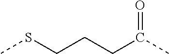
CSCCCC(C)=O
